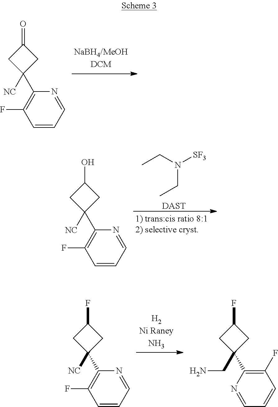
[NC]C1(C2=C(F)C=CC=N2)CC(=O)C1.CCN([SF3])CC.[DAST].[NC]C1(C2=C(F)C=CC=N2)CC(O)C1.[NC]C1(C2=C(F)C=CC=N2)CC(F)C1.C(C1(C2=C(F)C=CC=N2)CC(F)C1)N
